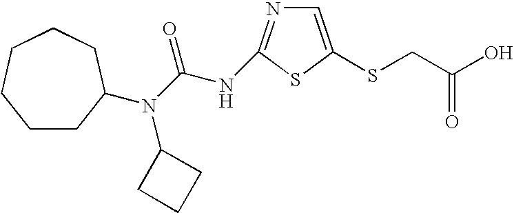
C1CC(N(C(NC2=NC=C(SCC(O)=O)S2)=O)C2CCC2)CCCC1
